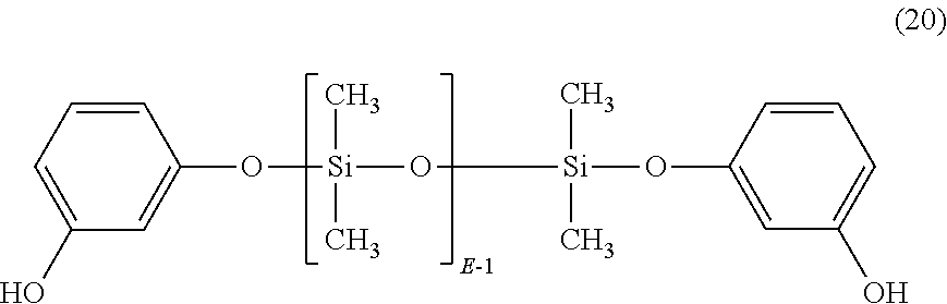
[Si](O[Si](C)(C)OC1=CC(O)=CC=C1)(OC1=CC(O)=CC=C1)(C)C
